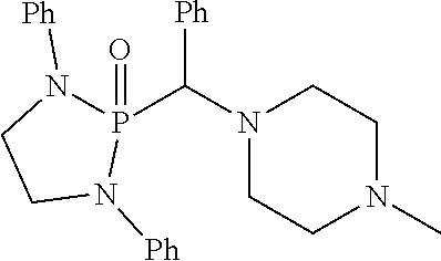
[Ph]C(N1CCN(C)CC1)P1(=O)N([Ph])CCN1[Ph]
